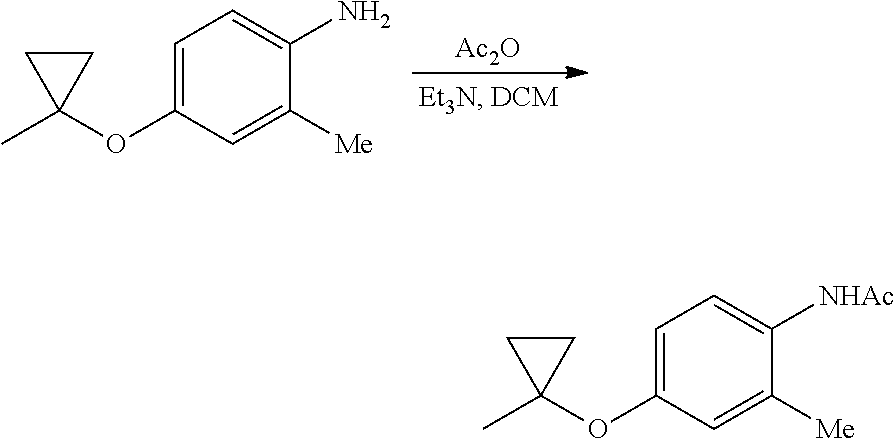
[Ac2O].C1=C(OC2(C)CC2)C=C([Me])C(N)=C1.C1=C(OC2(C)CC2)C=C([Me])C([NHAc])=C1
